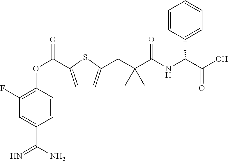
C1(F)=C(OC(=O)C2=CC=C(CC(C(=O)NC(C(O)=O)C3=CC=CC=C3)(C)C)S2)C=CC(C(N)=N)=C1
